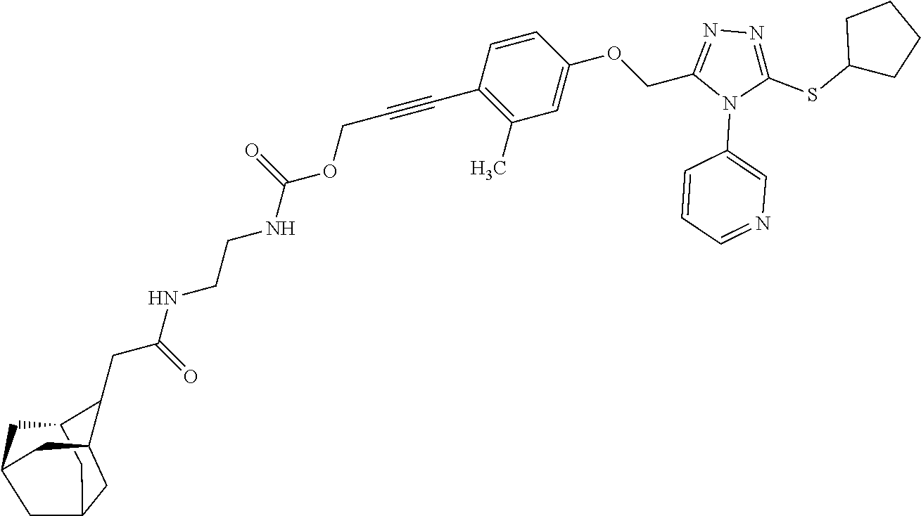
C1=CC(C#CCOC(NCCNC(CC2C3CC4CC2CC(C4)C3)=O)=O)=C(C)C=C1OCC1=NN=C(SC2CCCC2)N1C1=CN=CC=C1
